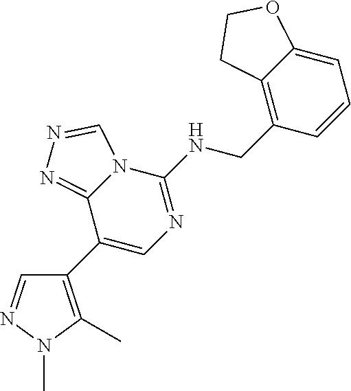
C1(C2=CN=C(NCC3=C4C(=CC=C3)OCC4)N3C2=NN=C3)=C(C)N(C)N=C1
